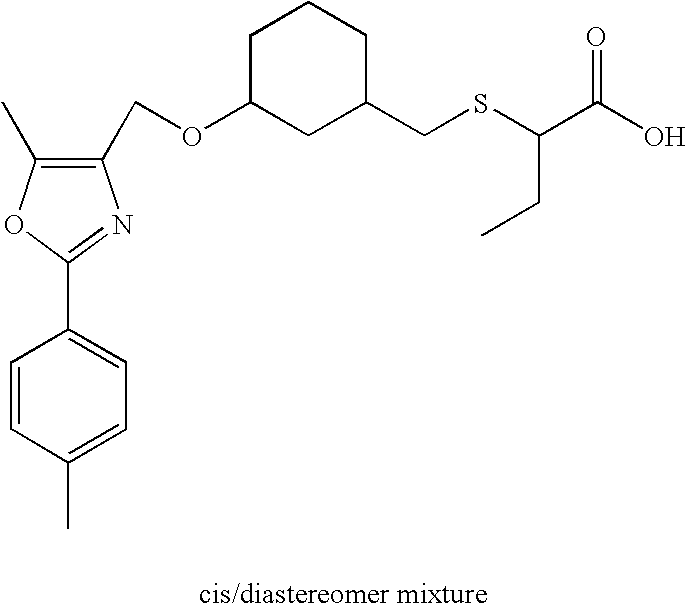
C1(COC2CC(CSC(C(O)=O)CC)CCC2)=C(C)OC(C2=CC=C(C)C=C2)=N1
